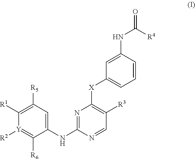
C1(NC2=NC([X]C3=CC=CC(NC(=O)[R4])=C3)=C([R3])C=N2)=CC([R5])=C([R1])[Y]([R2])=C1[R6]
